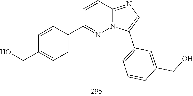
C1(C2=CC=C(CO)C=C2)=NN2C(=NC=C2C2=CC=CC(CO)=C2)C=C1
